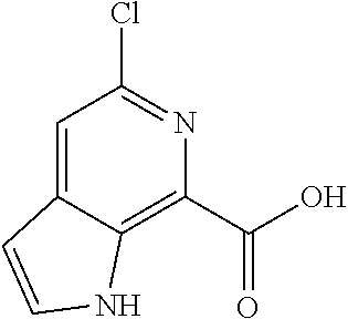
C1=C2C(=C(C(O)=O)N=C1Cl)NC=C2
